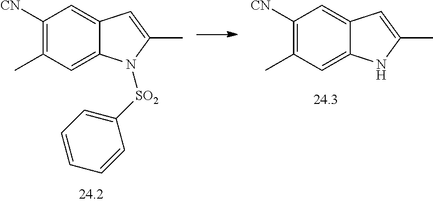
C1([CN])=C(C)C=C2C(=C1)C=C(C)N2.C1([CN])=C(C)C=C2C(=C1)C=C(C)N2[SO2]C1=CC=CC=C1
